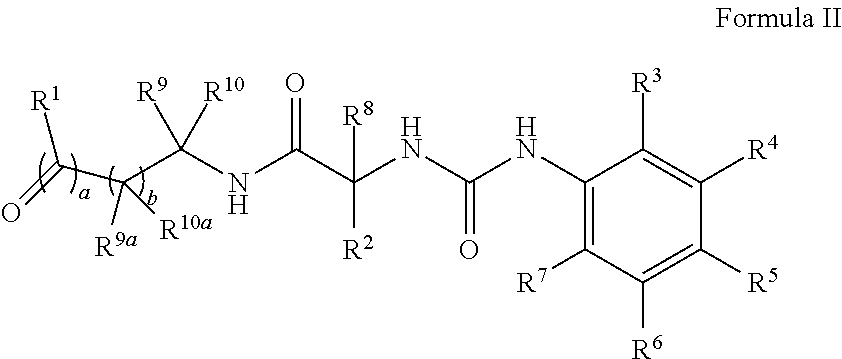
C1([R7])=C(NC(NC(C(NC(C(C(=O)[R1])([R9a])[R10a])([R9])[R10])=O)([R2])[R8])=O)C([R3])=C([R4])C([R5])=C1[R6]
